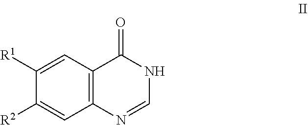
C12=C(C=C([R1])C([R2])=C1)C(=O)NC=N2
